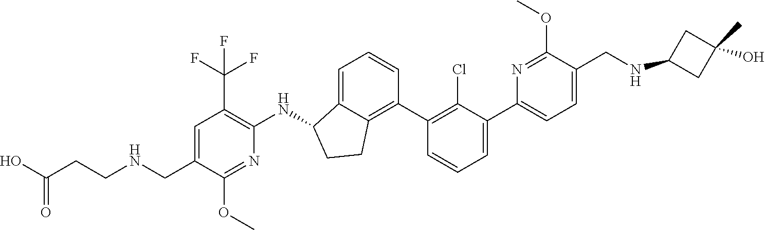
C1(CNCCC(O)=O)=CC(C(F)(F)F)=C(NC2C3=CC=CC(C4=C(Cl)C(C5=CC=C(CNC6CC(O)(C)C6)C(OC)=N5)=CC=C4)=C3CC2)N=C1OC
